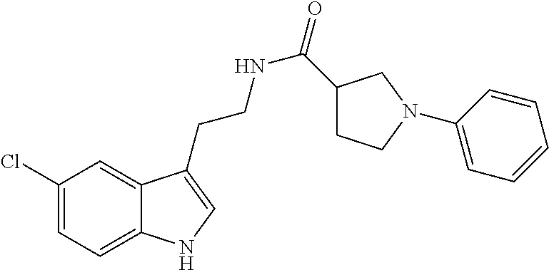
N(CCC1=CNC2=CC=C(Cl)C=C21)C(=O)C1CCN(C2=CC=CC=C2)C1
